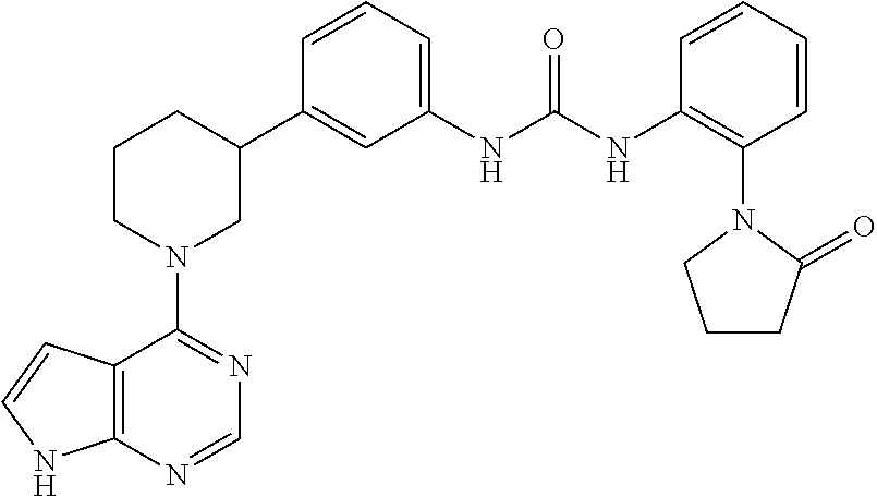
C12=C(N=CN=C1N1CC(C3=CC(NC(NC4=C(N5CCCC5=O)C=CC=C4)=O)=CC=C3)CCC1)NC=C2
